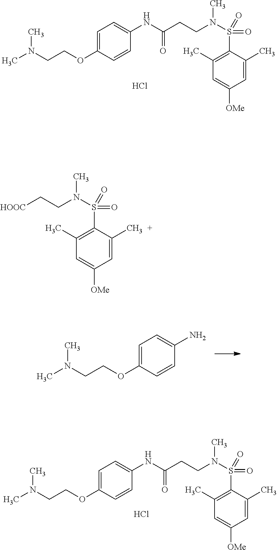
C1=C(OCCN(C)C)C=CC(N)=C1.Cl.C(CCN(C)S(=O)(=O)C1=C(C)C=C([OMe])C=C1C)(=O)NC1=CC=C(OCCN(C)C)C=C1.Cl.C(CCN(C)S(=O)(=O)C1=C(C)C=C([OMe])C=C1C)(=O)NC1=CC=C(OCCN(C)C)C=C1.[HOOC]CCN(C)S(=O)(=O)C1=C(C)C=C([OMe])C=C1C
